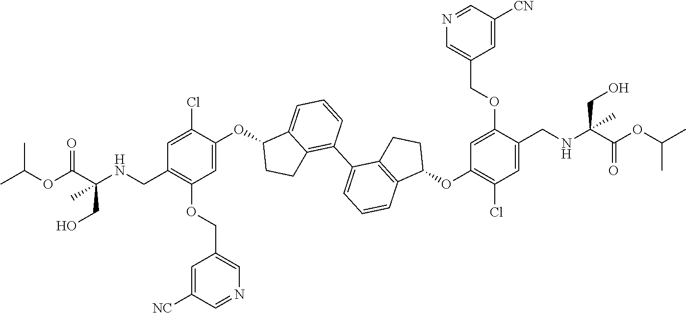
C1=C(OC2C3=CC=CC(C4=CC=CC5=C4CCC5OC4=C(Cl)C=C(CNC(C(OC(C)C)=O)(C)CO)C(OCC5=CN=CC([CN])=C5)=C4)=C3CC2)C(Cl)=CC(CNC(C(OC(C)C)=O)(C)CO)=C1OCC1=CN=CC([NC])=C1
